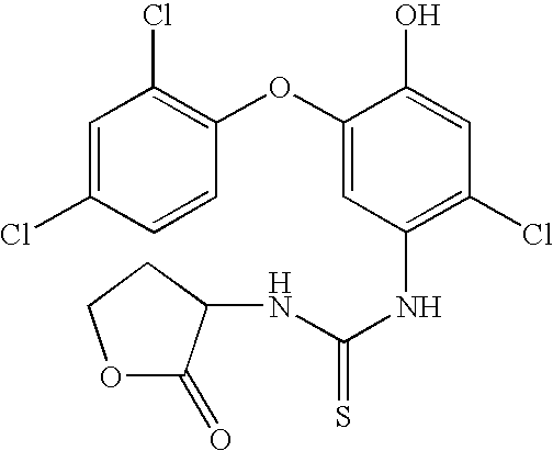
C1=C(Cl)C=CC(OC2=CC(NC(=S)NC3C(=O)OCC3)=C(Cl)C=C2O)=C1Cl
